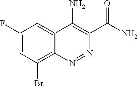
C1(F)=CC(Br)=C2C(=C1)C(N)=C(C(N)=O)N=N2
